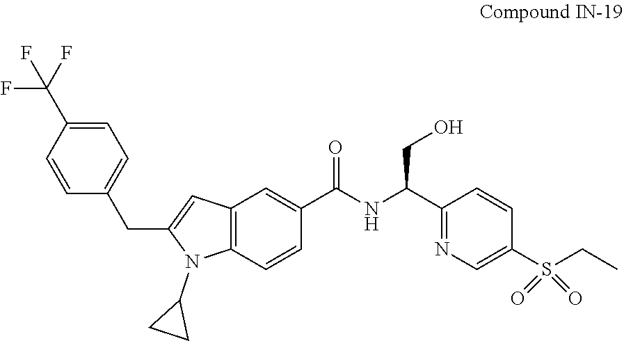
C1=C(C(F)(F)F)C=CC(CC2=CC3=C(N2C2CC2)C=CC(C(NC(C2=NC=C(S(CC)(=O)=O)C=C2)CO)=O)=C3)=C1
